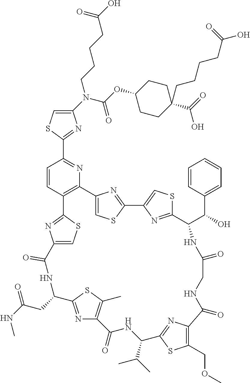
C1(N(C(OC2CCC(C(O)=O)(CCCCC(=O)O)CC2)=O)CCCCC(=O)O)=CSC(C2=NC3=C(C=C2)C2=NC(=CS2)C(=O)NC(CC(=O)NC)C2=NC(=C(C)S2)C(=O)NC(C(C)C)C2=NC(=C(COC)S2)C(=O)NCC(=O)NC(C(C2=CC=CC=C2)O)C2=NC(=CS2)C2=NC3=CS2)=N1
